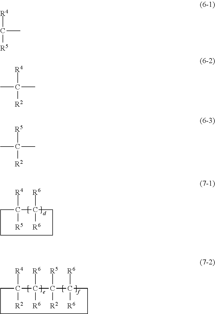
C1C([R4])([R5])C([R6])([R6])CCC1.C1C([R4])([R2])C([R6])([R6])C([R5])([R2])C([R6])([R6])CCC1.C(C)([R4])[R5].C(C)([R4])([R2])C.C(C)([R5])([R2])C
